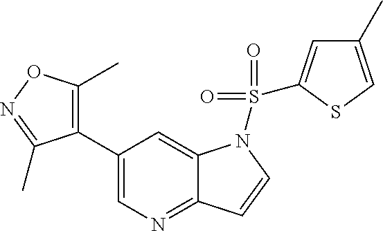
C1(C2=C(C)ON=C2C)=CN=C2C(=C1)N(S(=O)(=O)C1=CC(C)=CS1)C=C2
